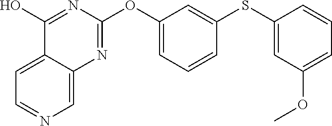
C12=CC=NC=C1N=C(OC1=CC=CC(SC3=CC(OC)=CC=C3)=C1)N=C2O
